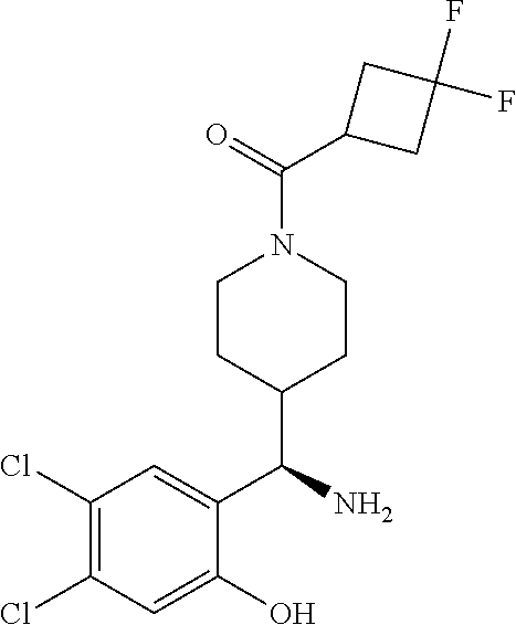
C(=O)(C1CC(F)(F)C1)N1CCC(C(C2=CC(Cl)=C(Cl)C=C2O)N)CC1
